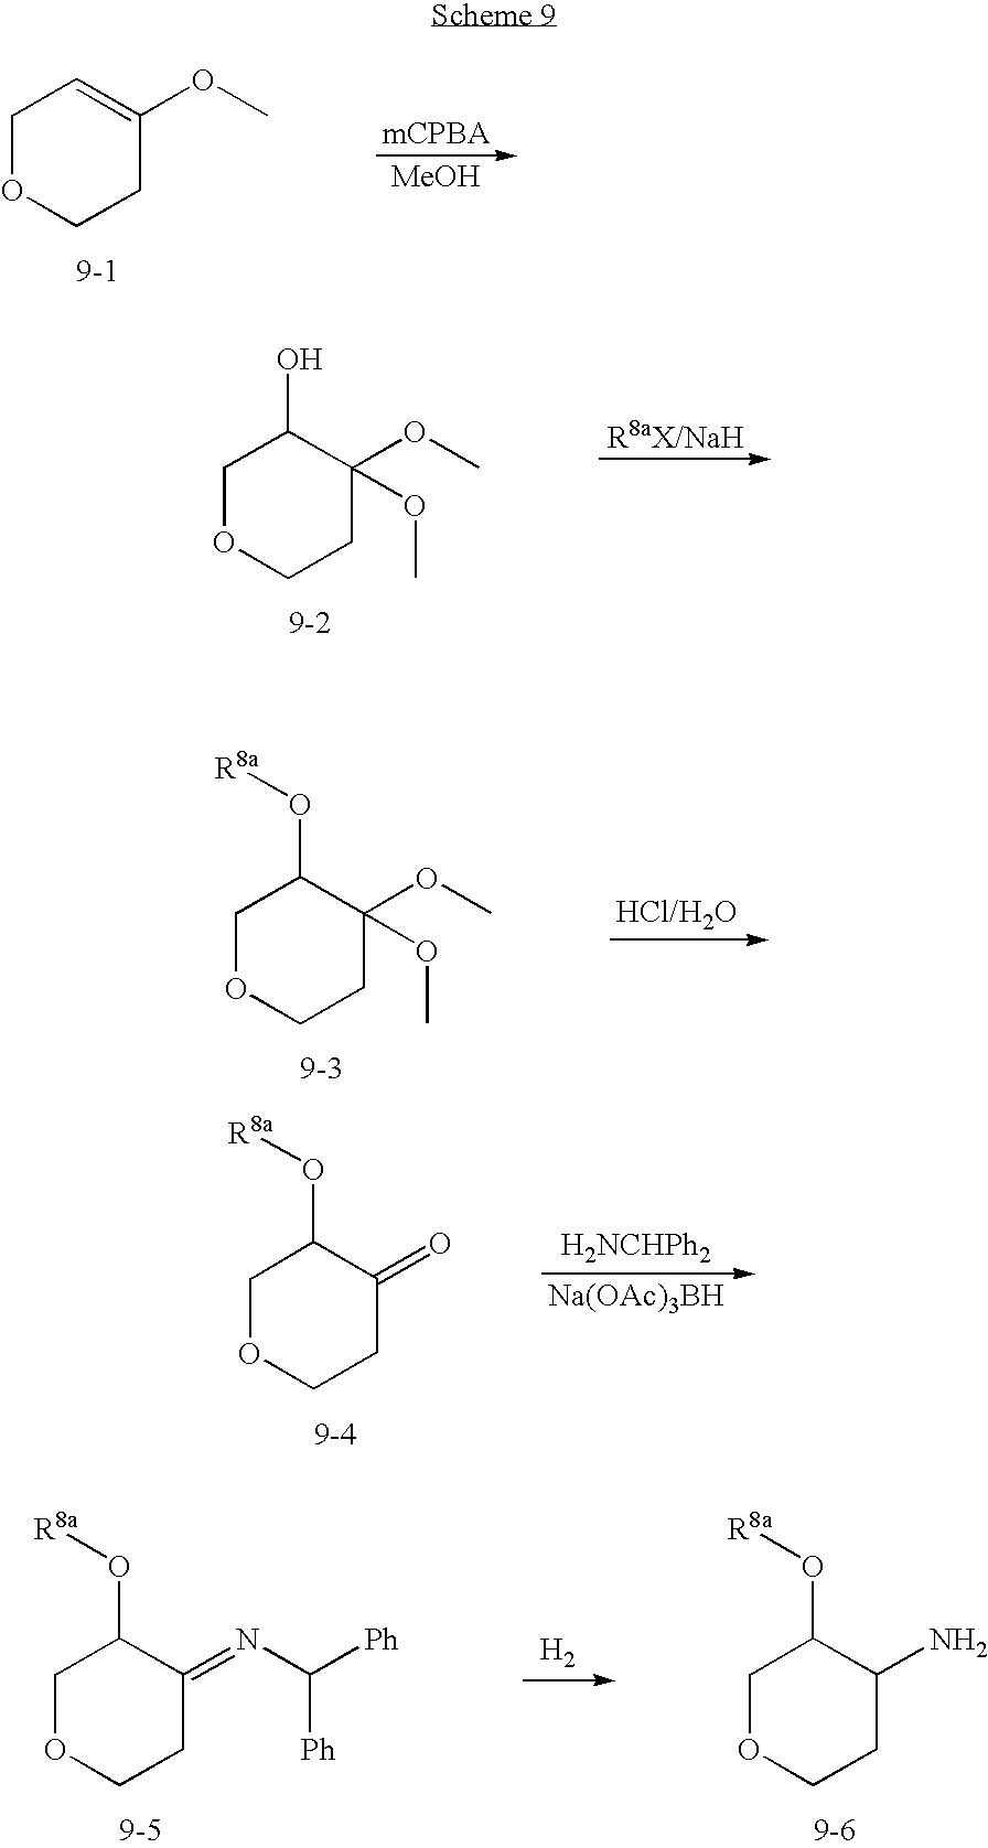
C1OCCC(OC)=C1.[MeOH].C1OCCC(OC)(OC)C1O.C1OCCC(OC)(OC)C1O[R8a].C1OCCC(=O)C1O[R8a].[H2NCHPh2].[Na(OAc)3BH].C1OCCC(=NC([Ph])[Ph])C1O[R8a].[H2].C1OCCC(N)C1O[R8a]
